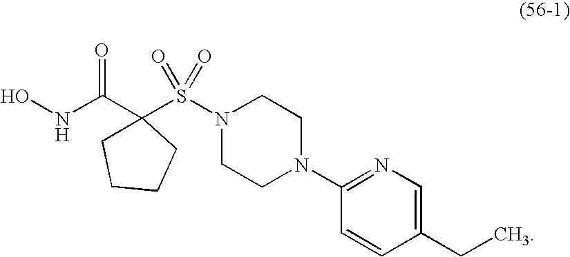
C1(C(NO)=O)(S(=O)(=O)N2CCN(C3=NC=C(CC)C=C3)CC2)CCCC1
